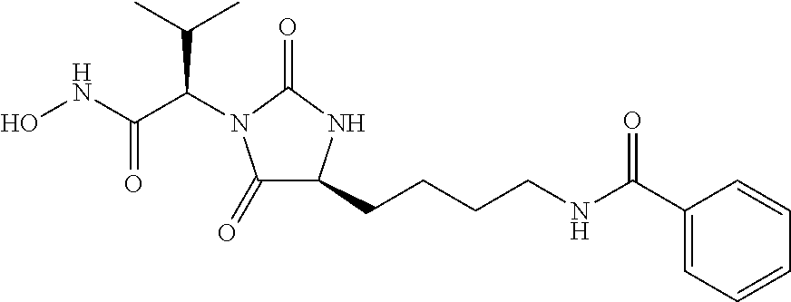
C1(=O)C(CCCCNC(C2=CC=CC=C2)=O)NC(=O)N1C(C(=O)NO)C(C)C
